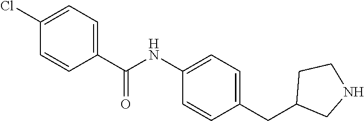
C1(C(NC2=CC=C(CC3CCNC3)C=C2)=O)=CC=C(Cl)C=C1
